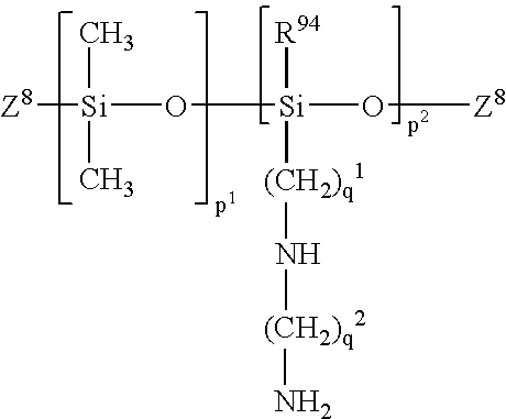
[Z8][Si](C)(C)O[Si]([R94])([(CH2)q1]N[(CH2)q2]N)O[Z8]
